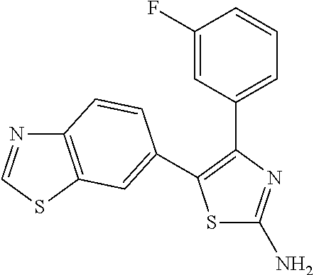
S1C(N)=NC(C2=CC=CC(F)=C2)=C1C1=CC2=C(N=CS2)C=C1
